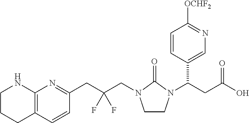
C1CCC2=C(N1)N=C(CC(CN1CCN(C(CC(O)=O)C3=CN=C([OCHF2])C=C3)C1=O)(F)F)C=C2
